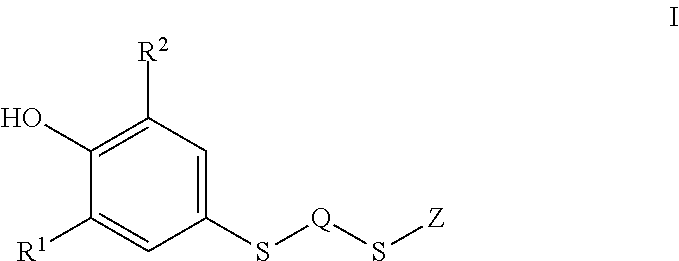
C1(O)=C([R2])C=C(S[Q]S[Z])C=C1[R1]
